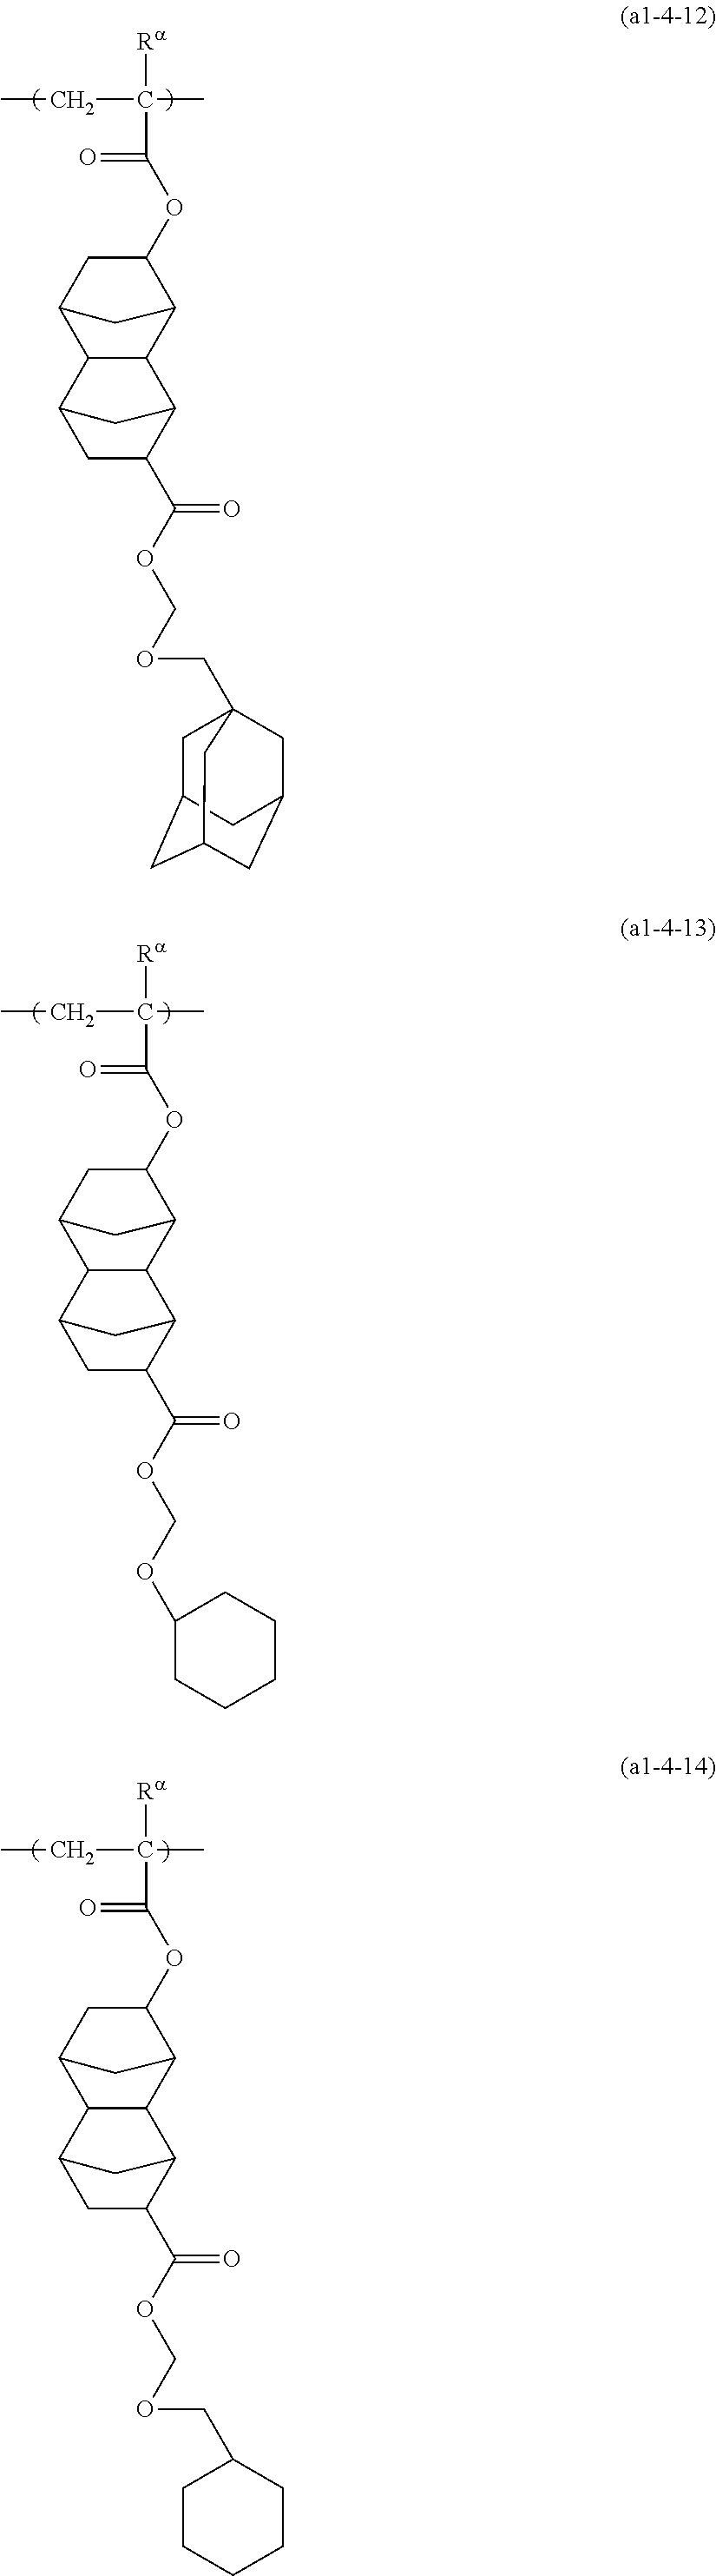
[Ra]C(C)(CC)C(=O)OC1C2CC(C1)C1C2C2C(C(OCOCC34CC5CC(CC(C3)C5)C4)=O)CC1C2.[Ra]C(C)(CC)C(=O)OC1C2CC(C1)C1C2C2C(C(OCOC3CCCCC3)=O)CC1C2.[Ra]C(C)(CC)C(=O)OC1C2CC(C1)C1C2C2C(C(OCOCC3CCCCC3)=O)CC1C2
